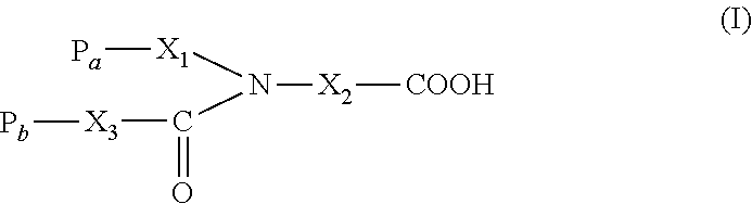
N([X2][COOH])([X1][Pa])C([X3][Pb])=O
